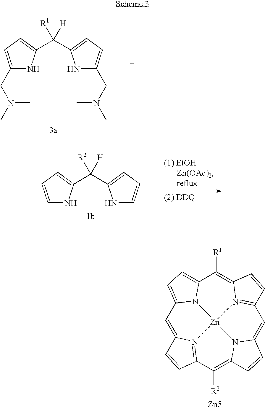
C1(CN(C)C)=CC=C(C(C2=CC=C(CN(C)C)N2)([R1])[H])N1.C1=CC=C(C(C2=CC=CN2)([R2])[H])N1.C1=C2N3=C(C([R2])=C4N5C(=CC6=N7C(=C([R1])C8=CC=C1N8[Zn]753)C=C6)C=C4)C=C2.[Zn5]
